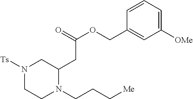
N1([Ts])CCN(CCC[Me])C(CC(OCC2=CC([OMe])=CC=C2)=O)C1
